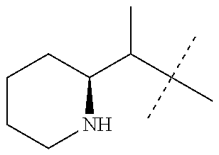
C1CCNC(C(C(C)(C)C)C)C1
